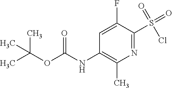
N1=C(S(=O)(=O)Cl)C(F)=CC(NC(OC(C)(C)C)=O)=C1C
